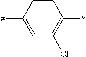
C1=CC(*)=C(Cl)C=C1[#]
